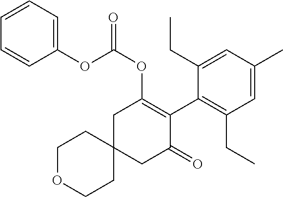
C1OCCC2(C1)CC(=O)C(C1=C(CC)C=C(C)C=C1CC)=C(OC(=O)OC1=CC=CC=C1)C2
